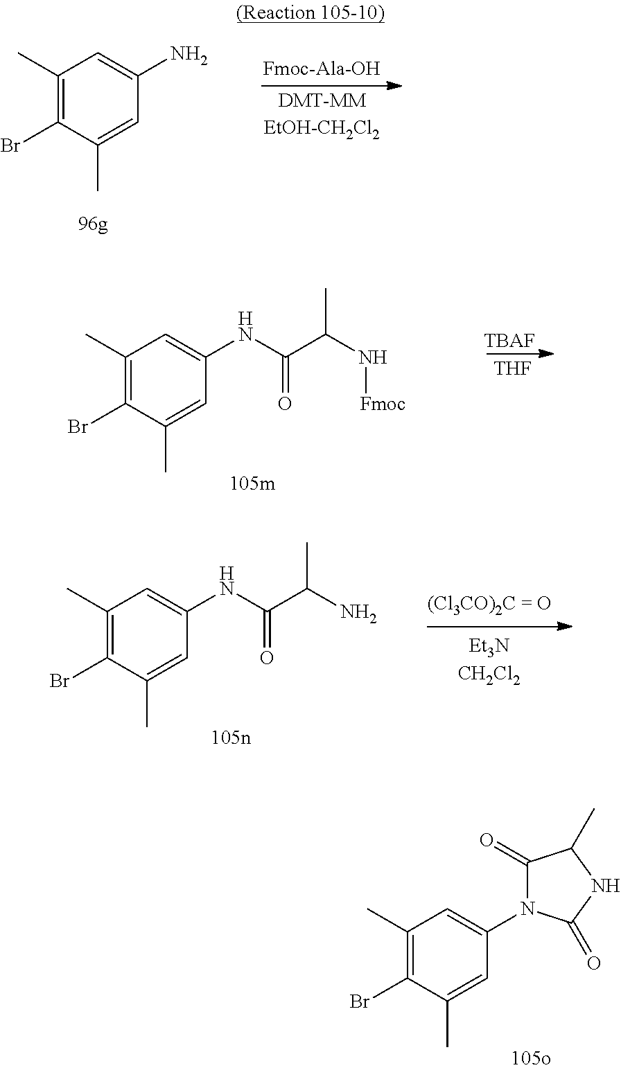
C1(C)=C(Br)C(C)=CC(N)=C1.[Fmoc-Ala-OH].C1(C)=C(Br)C(C)=CC(NC(C(N[Fmoc])C)=O)=C1.[TBAF].[THF].C1(C)=C(Br)C(C)=CC(NC(C(N)C)=O)=C1.C1(C)=C(Br)C(C)=CC(N2C(=O)C(C)NC2=O)=C1
